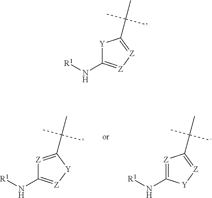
N([R1])C1=[Z][Z]=C(C(C)(C)C)[Y]1.N([R1])C1=[Z][Y]C(C(C)(C)C)=[Z]1.N([R1])C1=[Z]C(C(C)(C)C)=[Z][Y]1
